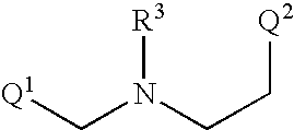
C(N(CC[Q2])[R3])[Q1]
